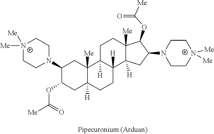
[N+]1([Me])([Me])CCN(C2C(OC([Me])=O)CC3([H])C([Me])(C2)C2([H])C([H])(CC3)C3([H])C([Me])(CC2)C(OC(=O)[Me])C(N2CC[N+]([Me])([Me])CC2)C3)CC1
